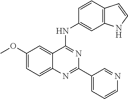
COC1=CC=C2C(=C1)C(NC1=CC3=C(C=C1)C=CN3)=NC(C1=CC=CN=C1)=N2
